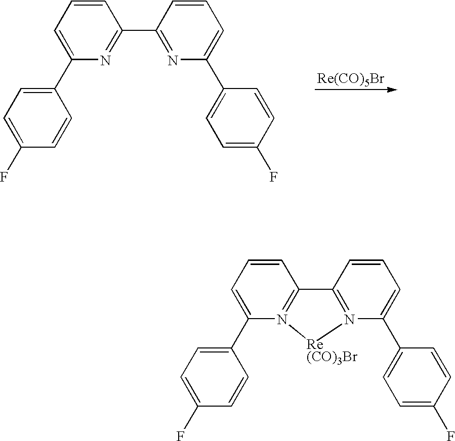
[Re(CO)5Br].C1=CC=C(C2=CC=C(F)C=C2)N=C1C1=NC(C2=CC=C(F)C=C2)=CC=C1.C1=CC=C(C2=CC=C(F)C=C2)N2=C1C1=N(C(C3=CC=C(F)C=C3)=CC=C1)[Re(CO)3Br]2
